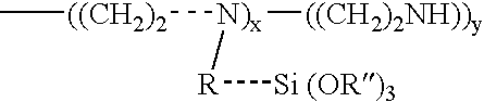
[((CH2)2](C)[N)x]([((CH2)2NH))y])[R][Si (OR)3]
